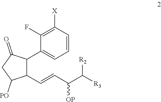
C1(C2=CC=CC([X])=C2F)C(C=CC(C([R3])[R2])[OP])C([PO])CC1=O
